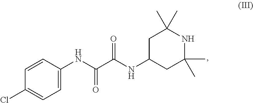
C1=C(NC(C(NC2CC(C)(C)NC(C)(C)C2)=O)=O)C=CC(Cl)=C1
